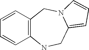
C1=CC2=C(C=C1)NCC1=CC=CN1C2
